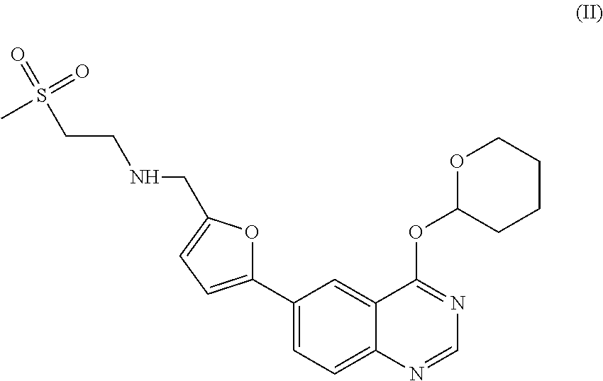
C1(C2=CC=C(CNCCS(=O)(C)=O)O2)=CC=C2C(=C1)C(OC1CCCCO1)=NC=N2
